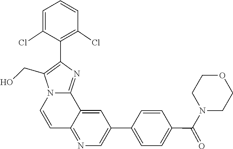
C1=CC(Cl)=C(C2=C(CO)N3C(=N2)C2=CC(C4=CC=C(C(N5CCOCC5)=O)C=C4)=CN=C2C=C3)C(Cl)=C1
